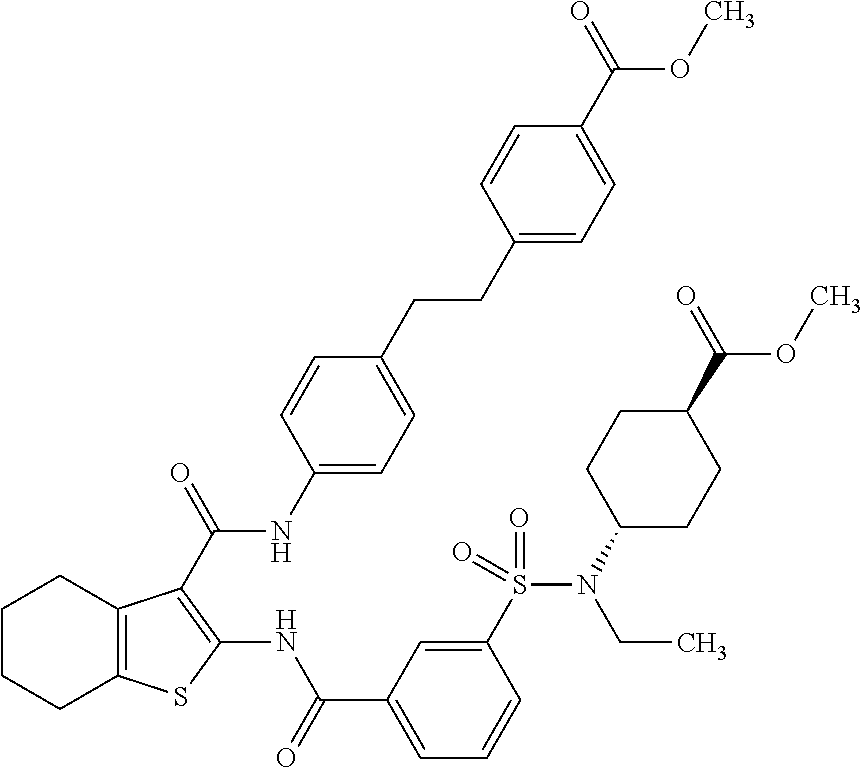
C1CCC2=C(C1)C(C(=O)NC1=CC=C(CCC3=CC=C(C(=O)OC)C=C3)C=C1)=C(NC(C1=CC=CC(S(N(C3CCC(C(=O)OC)CC3)CC)(=O)=O)=C1)=O)S2
